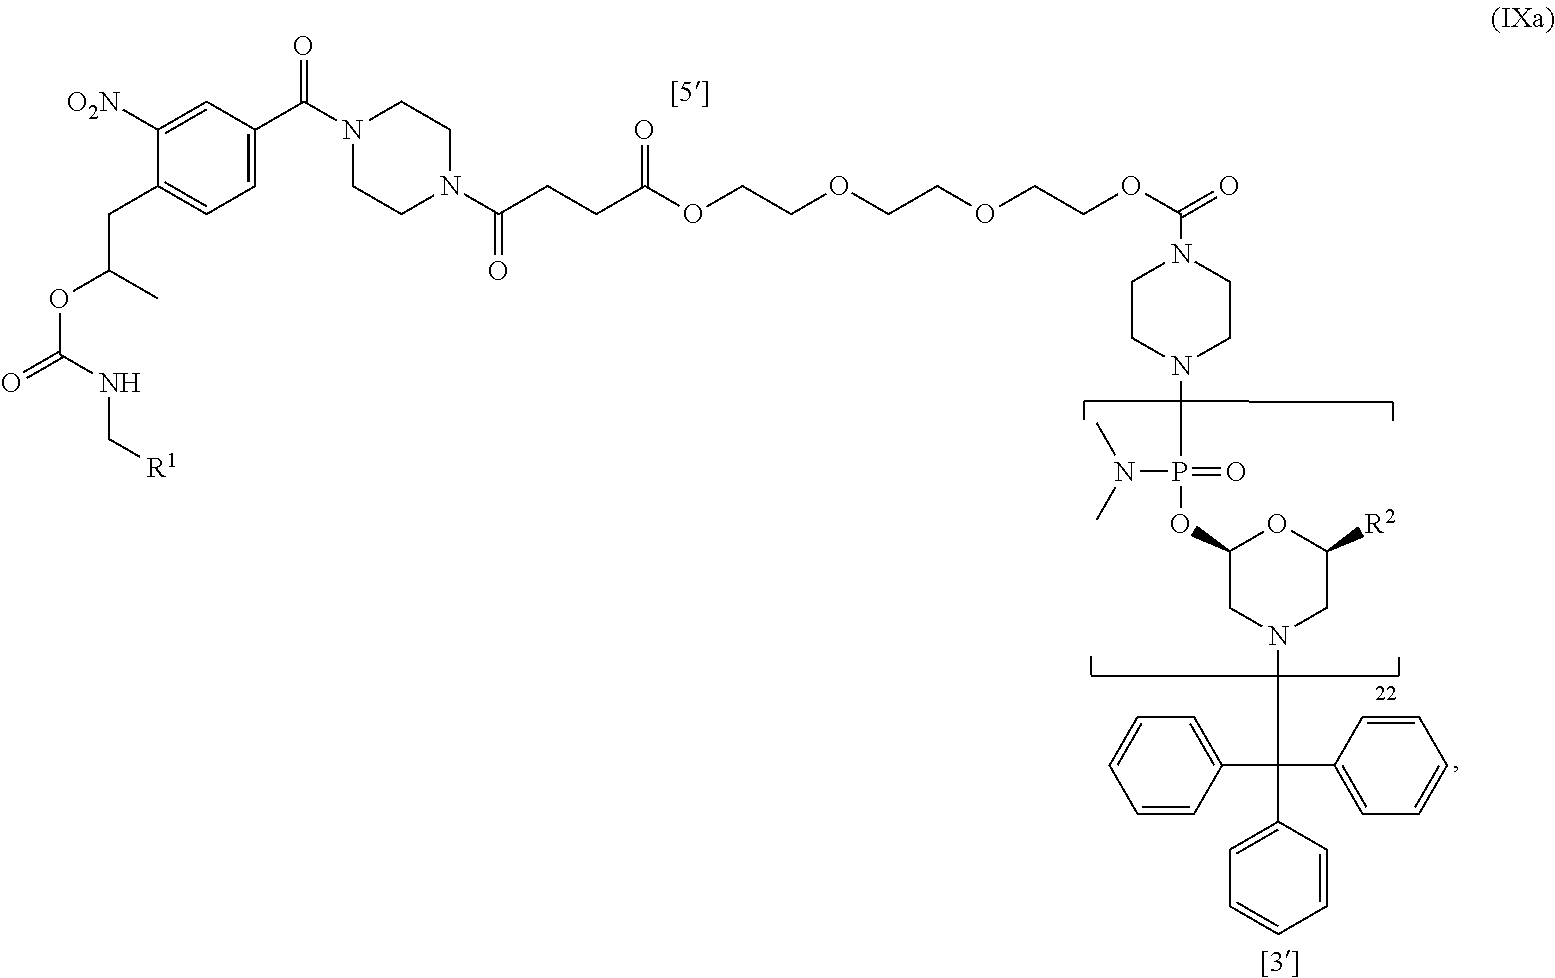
C1=C(C(N2CCN(C(=O)CCC(OCCOCCOCCOC(=O)N3CCN(P(N(C)C)(=O)OC4CN(C(C5=CC=CC=C5)(C5=CC=CC=C5)C5=CC=CC=C5)CC([R2])O4)CC3)=O)CC2)=O)C=C([O2N])C(CC(C)OC(=O)NC[R1])=C1
